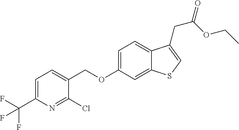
C(OC1=CC=C2C(=C1)SC=C2CC(=O)OCC)C1=CC=C(C(F)(F)F)N=C1Cl
